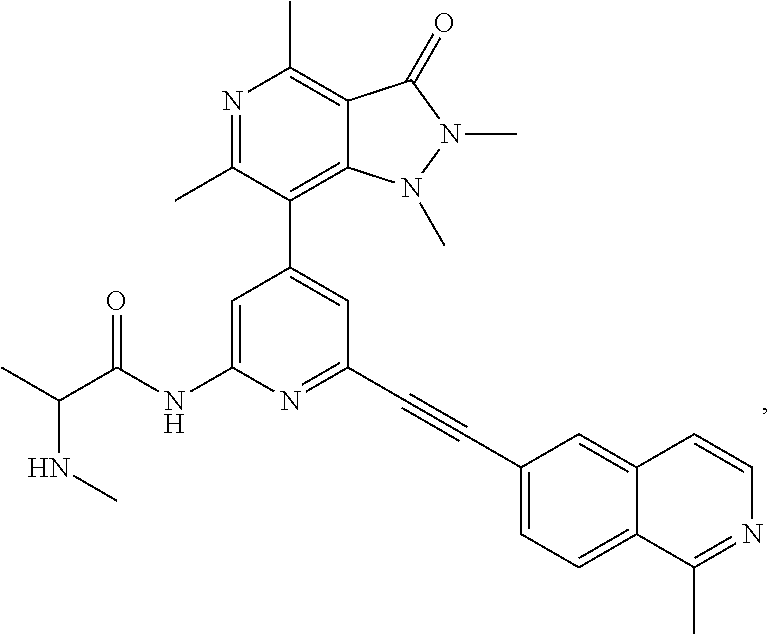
N(C(C)C(NC1=CC(C2=C3C(=C(C)N=C2C)C(=O)N(C)N3C)=CC(C#CC2=CC=C3C(=C2)C=CN=C3C)=N1)=O)C
